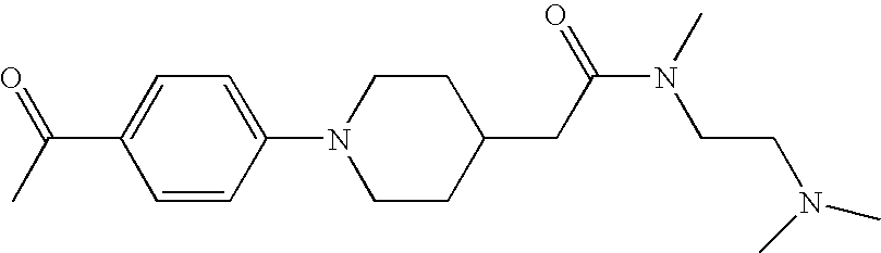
C1=CC(N2CCC(CC(N(C)CCN(C)C)=O)CC2)=CC=C1C(C)=O
